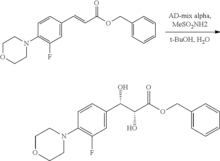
C1(COC(C=CC2=CC(F)=C(N3CCOCC3)C=C2)=O)=CC=CC=C1.C1(COC(=O)C(O)C(C2=CC(F)=C(N3CCOCC3)C=C2)O)=CC=CC=C1
